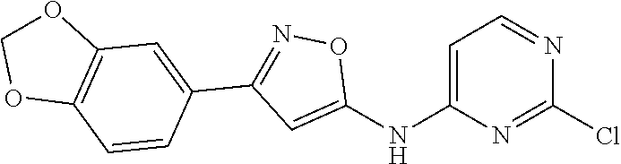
C1=C(NC2=CC(C3=CC4=C(C=C3)OCO4)=NO2)N=C(Cl)N=C1
